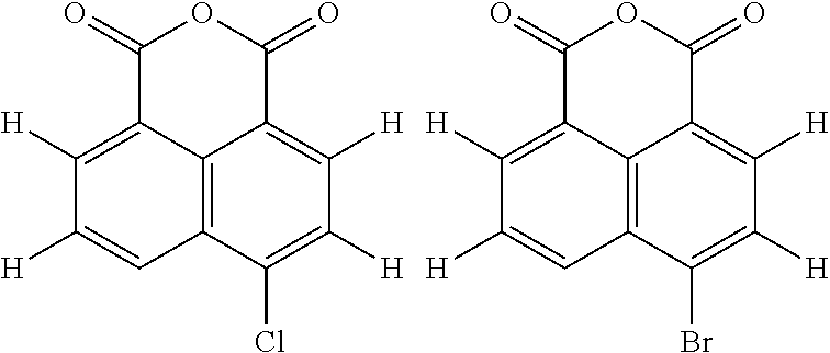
C1(=O)C2=C([H])C([H])=CC3=C2C(=C([H])C([H])=C3Cl)C(=O)O1.C1(=O)C2=C([H])C([H])=CC3=C2C(=C([H])C([H])=C3Br)C(=O)O1
